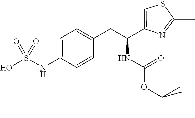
OS(=O)(=O)NC1=CC=C(CC(C2=CSC(C)=N2)NC(=O)OC(C)(C)C)C=C1
